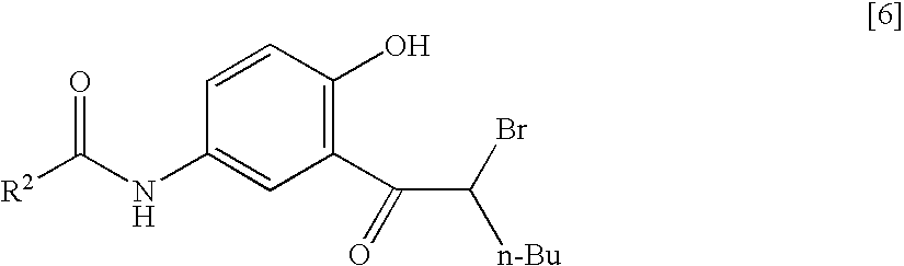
C1=CC(O)=C(C(=O)C(Br)[n-Bu])C=C1NC([R2])=O
